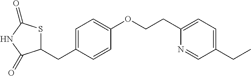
C1=C(CC2SC(=O)NC2=O)C=CC(OCCC2=CC=C(CC)C=N2)=C1
